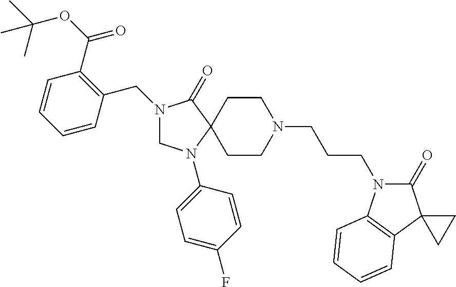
C1N(C2=CC=C(F)C=C2)C2(C(=O)N1CC1=C(C(=O)OC(C)(C)C)C=CC=C1)CCN(CCCN1C(=O)C3(C4=C1C=CC=C4)CC3)CC2
